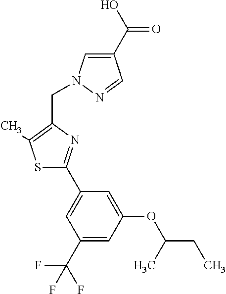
C1(C(O)=O)=CN(CC2=C(C)SC(C3=CC(C(F)(F)F)=CC(OC(CC)C)=C3)=N2)N=C1
